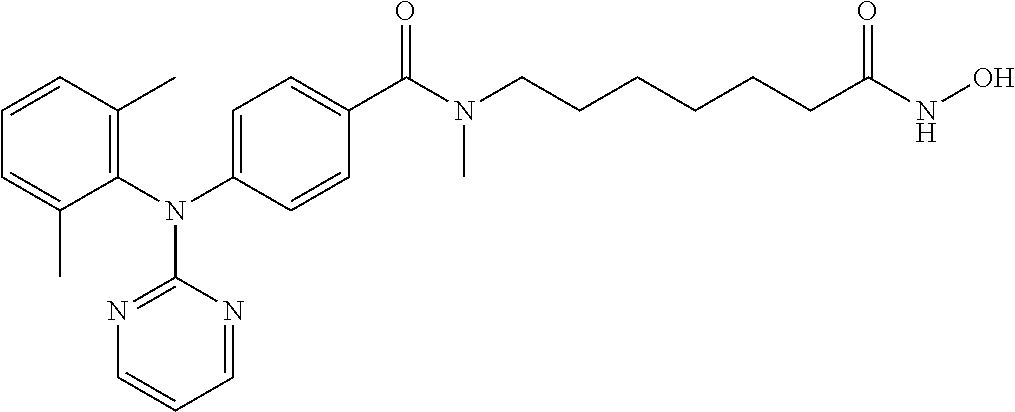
C1(N(C2=C(C)C=CC=C2C)C2=NC=CC=N2)=CC=C(C(N(CCCCCCC(NO)=O)C)=O)C=C1
